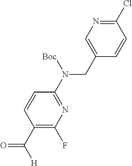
C1(CN(C2=NC(F)=C(C([H])=O)C=C2)[Boc])=CN=C(Cl)C=C1
